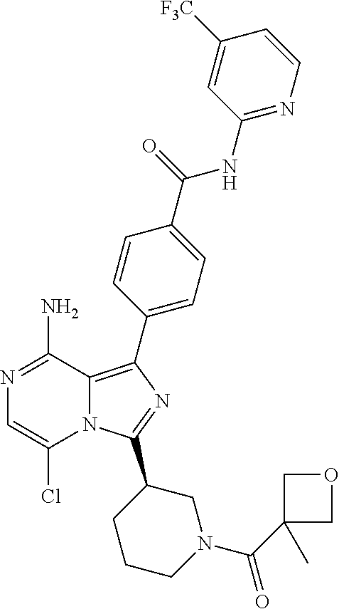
N12C(=C(C3=CC=C(C(NC4=NC=CC([F3C])=C4)=O)C=C3)N=C1C1CCCN(C(C3(C)COC3)=O)C1)C(N)=NC=C2Cl
